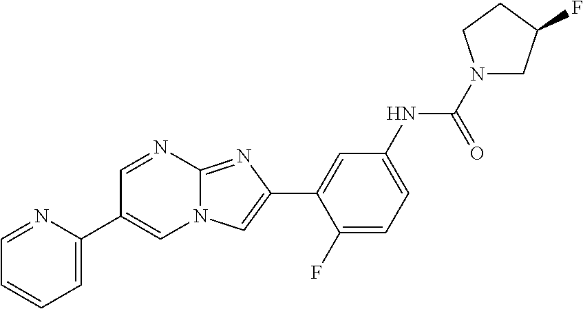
C1=NC2=NC(C3=CC(NC(N4CC(F)CC4)=O)=CC=C3F)=CN2C=C1C1=CC=CC=N1
